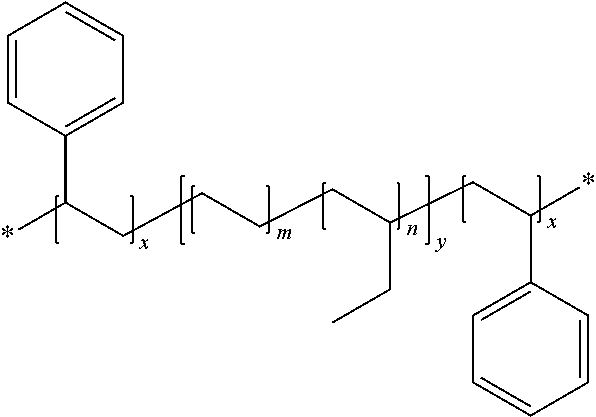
*C(CCCCC(CC(*)C1=CC=CC=C1)CC)C1=CC=CC=C1
